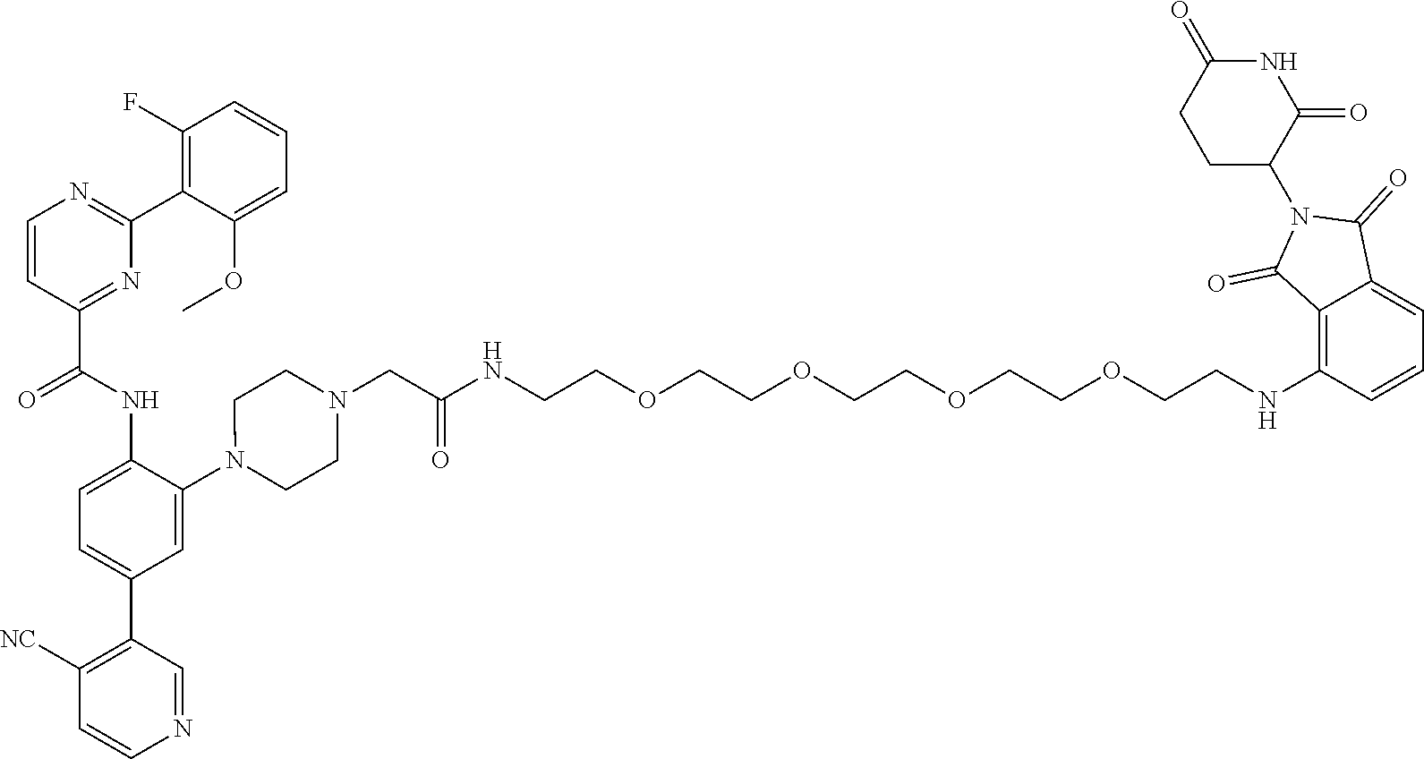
C1=CC(C(NC2=CC=C(C3=C([NC])C=CN=C3)C=C2N2CCN(CC(NCCOCCOCCOCCOCCNC3=C4C(=CC=C3)C(=O)N(C3C(=O)NC(=O)CC3)C4=O)=O)CC2)=O)=NC(C2=C(F)C=CC=C2OC)=N1
